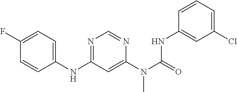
C1=CC(NC2=NC=NC(N(C(=O)NC3=CC(Cl)=CC=C3)C)=C2)=CC=C1F
